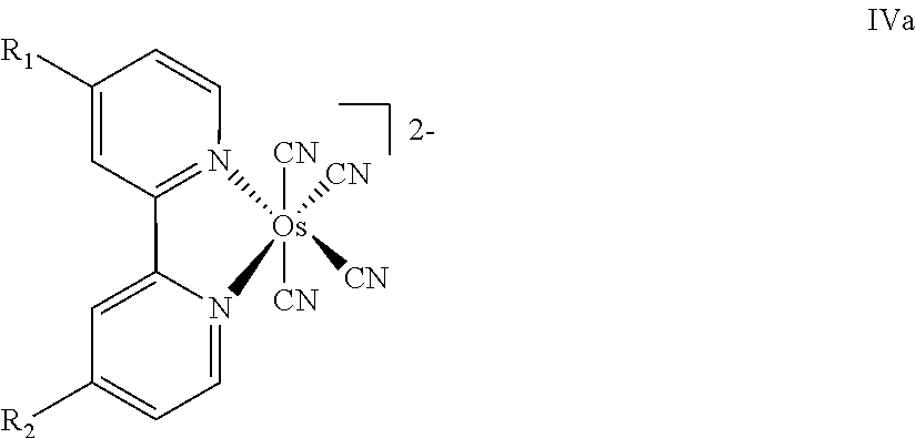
C1=CC([R1])=CC2=N1[Os]([CN])([CN])([CN])([CN])N1=CC=C([R2])C=C21
